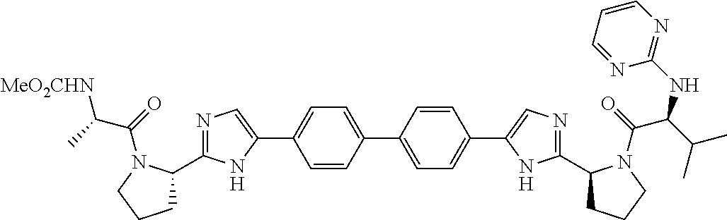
C1=CC(C2=CC=C(C3=CN=C(C4CCCN4C(=O)C(C)[MeO2CHN])N3)C=C2)=CC=C1C1=CN=C(C2CCCN2C(=O)C(C(C)C)NC2=NC=CC=N2)N1
